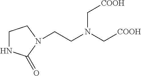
C1NC(=O)N(CCN(C[COOH])C[COOH])C1
